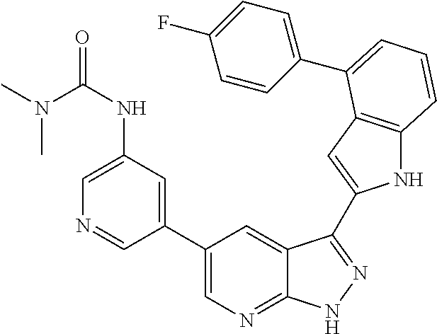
C1(C2=CN=C3C(=C2)C(C2=CC4=C(N2)C=CC=C4C2=CC=C(F)C=C2)=NN3)=CC(NC(N(C)C)=O)=CN=C1
